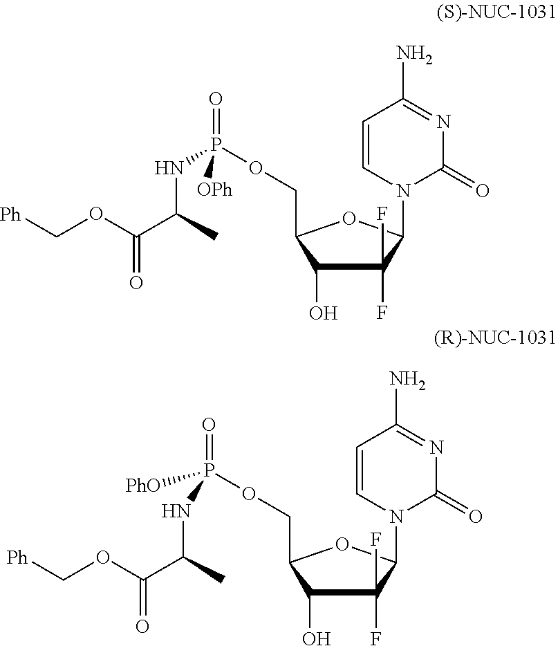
C1(F)(F)C(O)C(COP(NC(C(OC[Ph])=O)C)(=O)[OPh])OC1N1C(=O)N=C(N)C=C1.C1(F)(F)C(O)C(COP(NC(C(OC[Ph])=O)C)(=O)[PhO])OC1N1C(=O)N=C(N)C=C1
